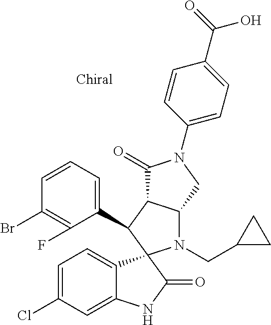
C1(C2C3C(N(CC4CC4)C24C2=CC=C(Cl)C=C2NC4=O)CN(C2=CC=C(C(=O)O)C=C2)C3=O)=CC=CC(Br)=C1F
